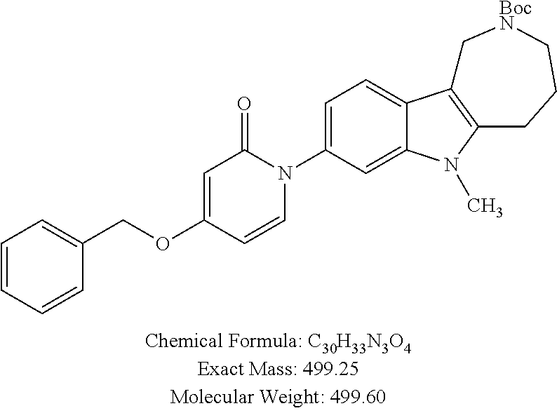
C1=CC=CC(COC2=CC(=O)N(C3=CC=C4C(=C3)N(C)C3=C4C[BocN]CCC3)C=C2)=C1
